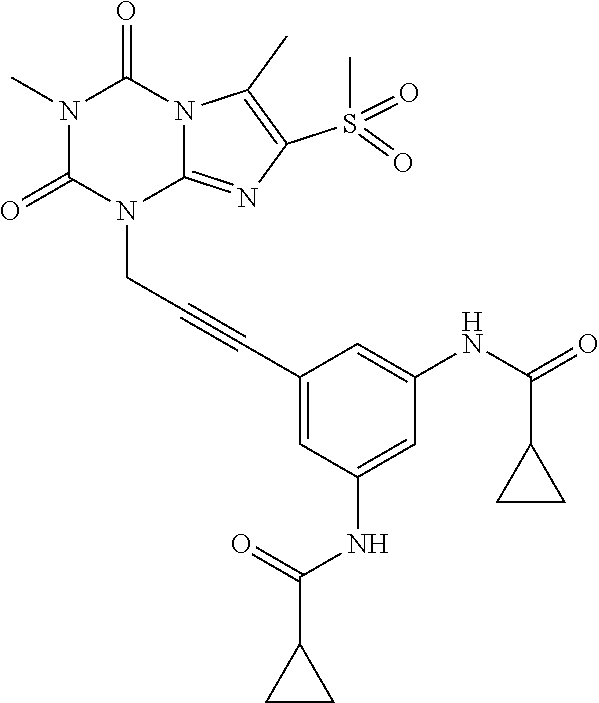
N1(C)C(=O)N(CC#CC2=CC(NC(C3CC3)=O)=CC(NC(=O)C3CC3)=C2)C2=NC(S(C)(=O)=O)=C(C)N2C1=O
